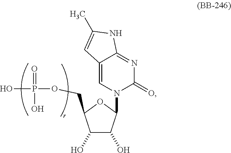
P(=O)(O)(O)OCC1C(O)C(O)C(N2C=C3C(=NC2=O)NC(C)=C3)O1
